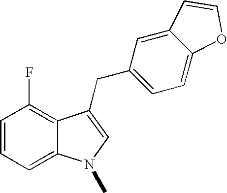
C1=CC=C2C(=C1F)C(CC1=CC=C3C(=C1)C=CO3)=CN2C
